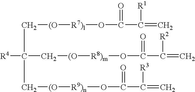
C(C([R4])(C[(O][R9)n]OC(C(=C)[R3])=O)C[(O][R8)m]OC(C(=C)[R2])=O)[(O][R7)l]OC(=O)C(=C)[R1]
